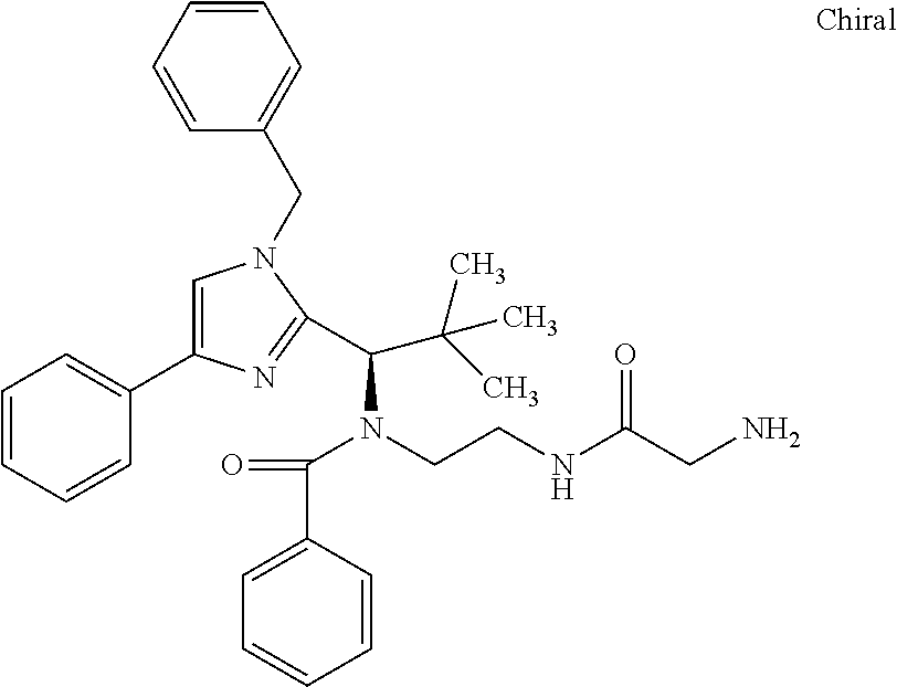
C1=C(C2=CC=CC=C2)N=C(C(N(CCNC(CN)=O)C(C2=CC=CC=C2)=O)C(C)(C)C)N1CC1=CC=CC=C1
